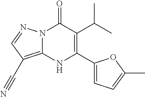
N12C(=C(C#N)C=N1)NC(C1=CC=C(C)O1)=C(C(C)C)C2=O
